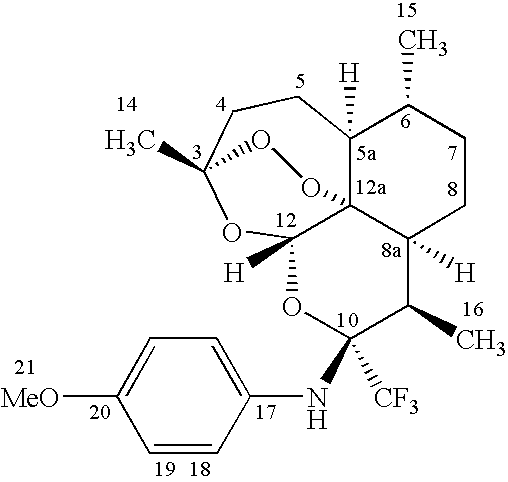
C12([H])C34C([H])(CCC1C)C(C)C(NC1=CC=C([MeO])C=C1)([CF3])OC3([H])OC(C)(CC2)OO4
